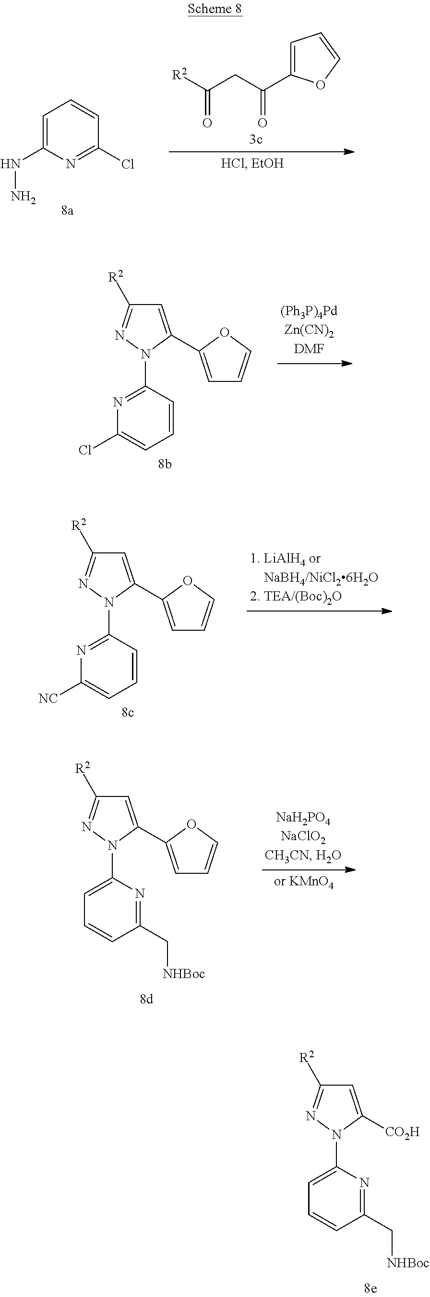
C1(C[NHBoc])=NC(N2C([CO2H])=CC([R2])=N2)=CC=C1.C1=C(NN)N=C(Cl)C=C1.C1=C(C(CC([R2])=O)=O)OC=C1.C1=CC(N2C(C3=CC=CO3)=CC([R2])=N2)=NC(Cl)=C1.C1=CC(N2C(C3=CC=CO3)=CC([R2])=N2)=NC([NC])=C1.C1(C[NHBoc])=NC(N2C(C3=CC=CO3)=CC([R2])=N2)=CC=C1
